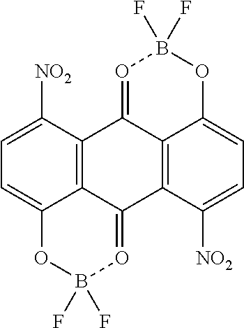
C12=C3C([NO2])=CC=C1OB(F)(F)O=C2C1=C2C3=OB(F)(F)OC2=CC=C1[NO2]
